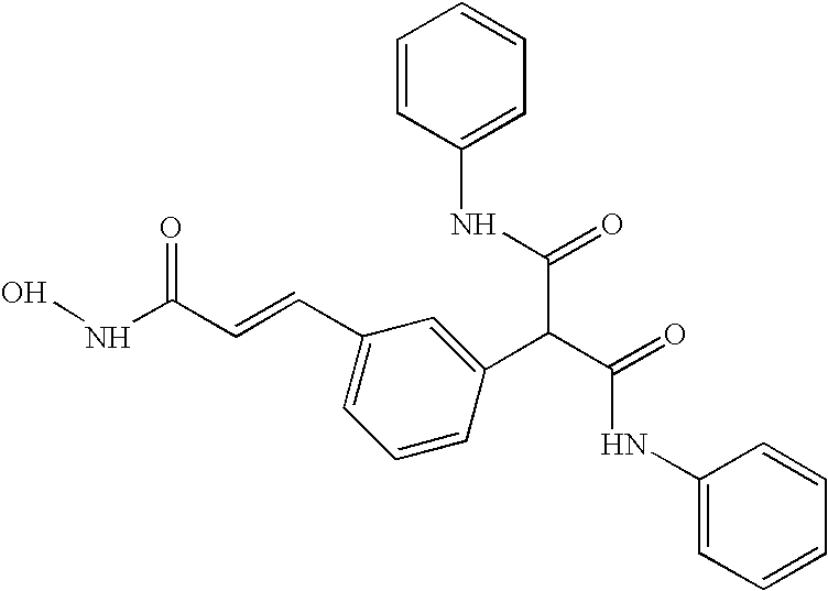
C1=CC(NC(=O)C(C(=O)NC2=CC=CC=C2)C2=CC(C=CC(NO)=O)=CC=C2)=CC=C1
